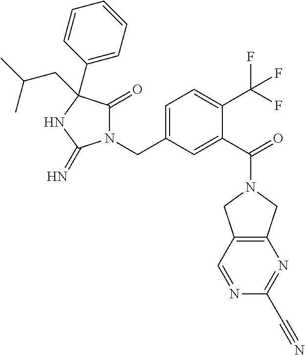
N1(CC2=CC=C(C(F)(F)F)C(C(=O)N3CC4=C(C3)N=C(C#N)N=C4)=C2)C(=O)C(C2=CC=CC=C2)(CC(C)C)NC1=N
